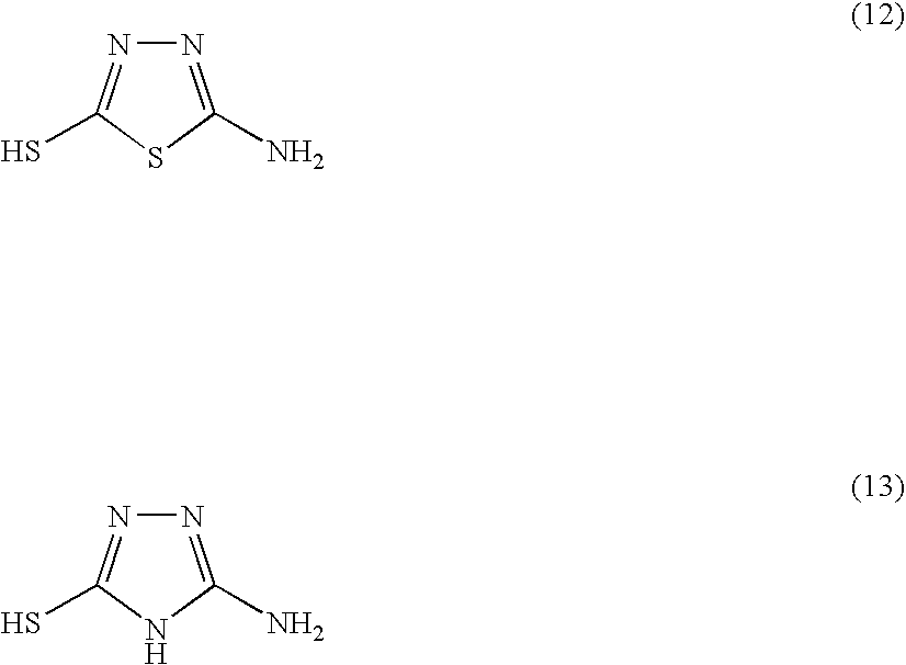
N1=C(N)SC(S)=N1.N1=C(N)NC(S)=N1
